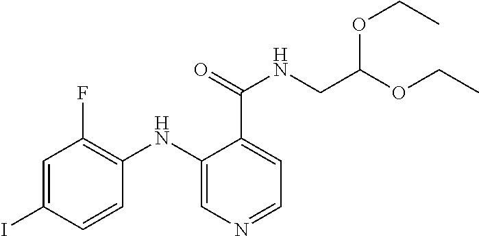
C1=C(I)C=CC(NC2=CN=CC=C2C(=O)NCC(OCC)OCC)=C1F
